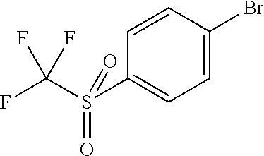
C1(Br)=CC=C(S(C(F)(F)F)(=O)=O)C=C1
